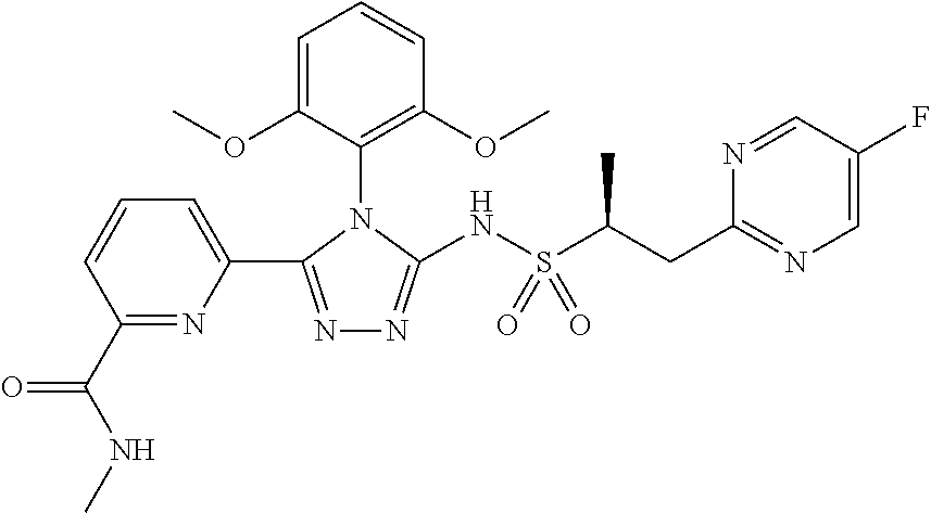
N1=C(C2=CC=CC(C(NC)=O)=N2)N(C2=C(OC)C=CC=C2OC)C(NS(C(C)CC2=NC=C(F)C=N2)(=O)=O)=N1
